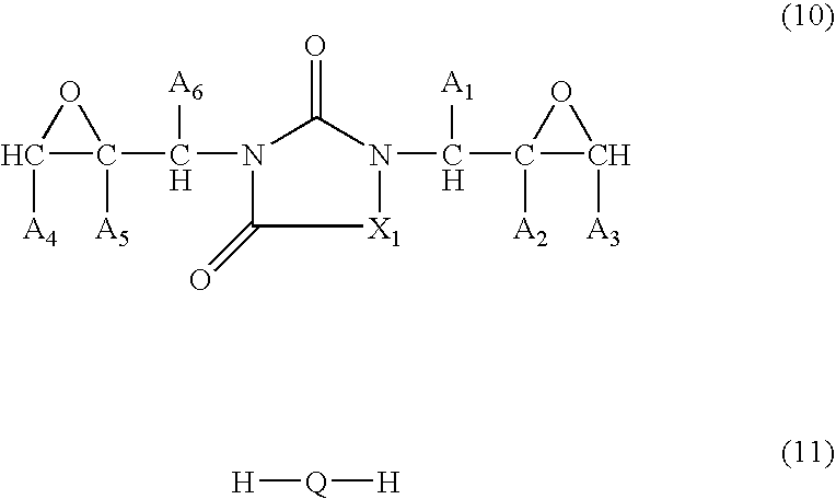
C1([A4])C([A5])(C([A6])N2C(=O)N(C(C3([A2])C([A3])O3)[A1])[X1]C2=O)O1.[H][Q][H]
